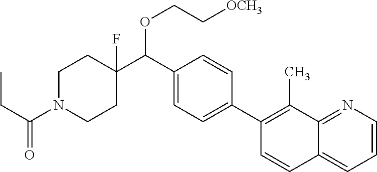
C1=C(C2=C(C)C3=NC=CC=C3C=C2)C=CC(C(C2(F)CCN(C(CC)=O)CC2)OCC[OCH3])=C1
